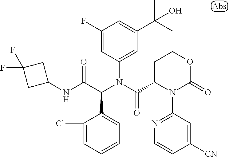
C1(N(C(C2N(C3=NC=CC([CN])=C3)C(=O)OCC2)=O)C(C(NC2CC(F)(F)C2)=O)C2=CC=CC=C2Cl)=CC(C(C)(C)O)=CC(F)=C1
